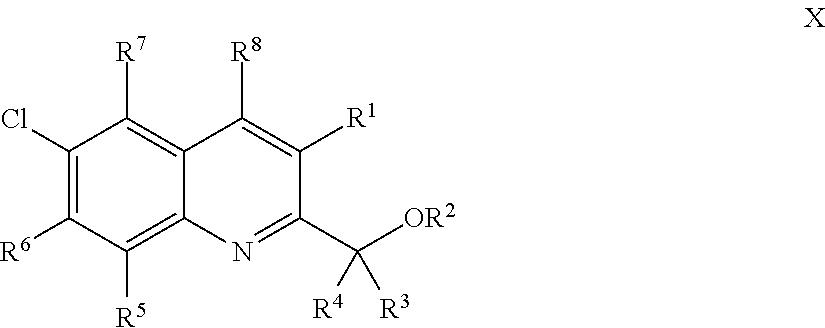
C1(Cl)=C([R6])C([R5])=C2C(=C1[R7])C([R8])=C([R1])C(C([OR2])([R4])[R3])=N2
